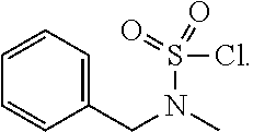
C1(CN(C)S(=O)(Cl)=O)=CC=CC=C1
